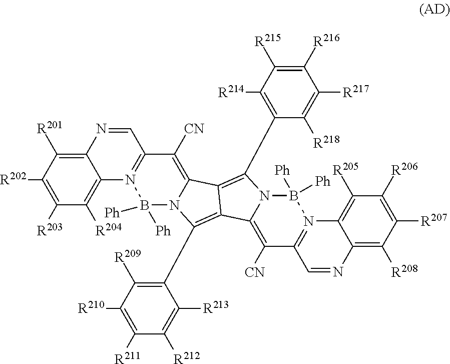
C1([R203])=C([R202])C([R201])=C2C(=C1[R204])N1=C(C=N2)C([CN])=C2N(B1([Ph])[Ph])C(C1=C([R209])C([R210])=C([R211])C([R212])=C1[R213])=C1C2=C(C2=C([R214])C([R215])=C([R216])C([R217])=C2[R218])N2C1=C([CN])C1=N(B2([Ph])[Ph])C2=C([R205])C([R206])=C([R207])C([R208])=C2N=C1
